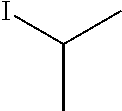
C(C)(I)C
